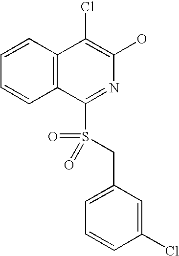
C1=CC2=C(C=C1)C(S(CC1=CC=CC(Cl)=C1)(=O)=O)=NC(O)=C2Cl
